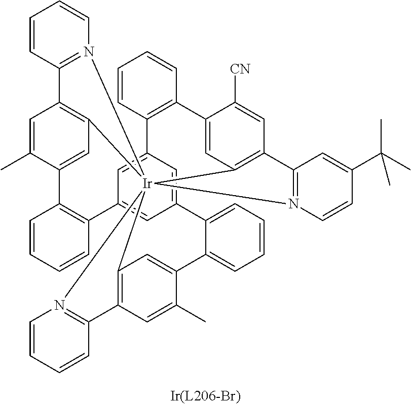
C1=CC2=C(C=C1)C1=CC3=C(C=C1[CN])C1=N(C=CC(C(C)(C)C)=C1)[Ir]3145C3=C(C=C(C)C(=C3)C3=CC=CC=C3C3=CC2=CC(=C3)C2=C(C=CC=C2)C2=CC1=C(C=C2C)C1=N4C=CC=C1)C1=N5C=CC=C1
